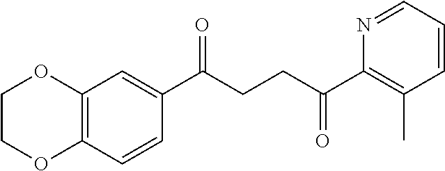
C1(C(CCC(C2=C(C)C=CC=N2)=O)=O)=CC2=C(C=C1)OCCO2
